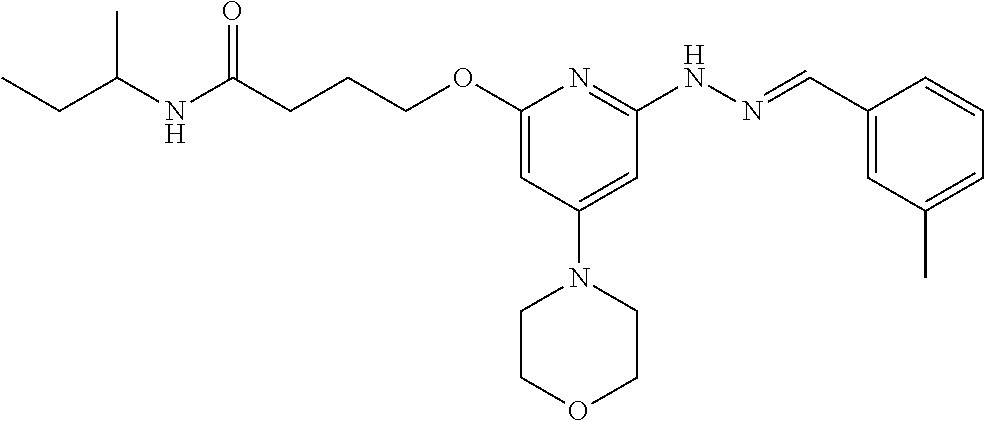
C(C(NC(CC)C)=O)CCOC1=CC(N2CCOCC2)=CC(NN=CC2=CC(C)=CC=C2)=N1
